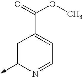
C1=C(->C)N=CC=C1C(=O)OC
